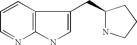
C12=C(NC=C1CC1NCCC1)N=CC=C2
